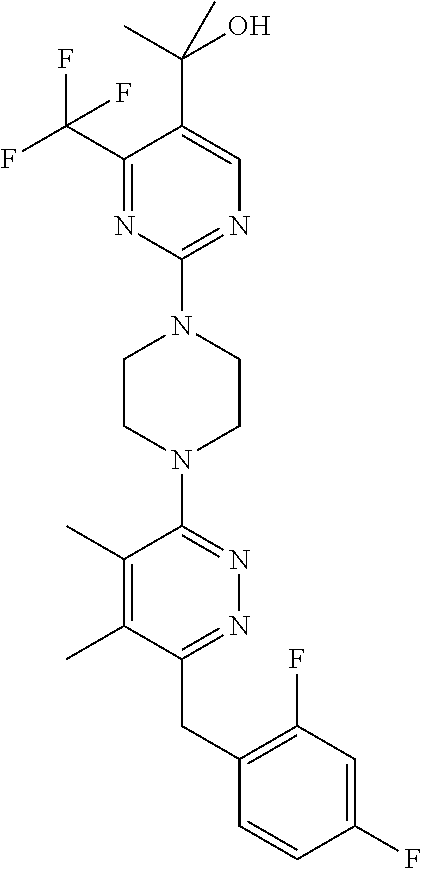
C1(C(F)(F)F)=NC(N2CCN(C3=NN=C(CC4=C(F)C=C(F)C=C4)C(C)=C3C)CC2)=NC=C1C(C)(O)C
